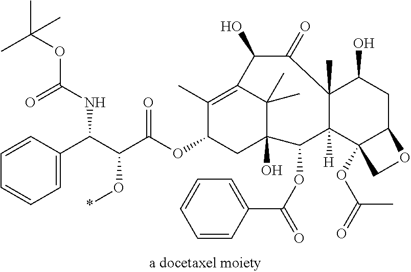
CC(OC(=O)NC(C(C(OC1CC2(O)C(C)(C)C(=C1C)C(O)C(=O)C1(C)C([H])(C2OC(C2=CC=CC=C2)=O)C2(OC(=O)C)C(CC1O)OC2)=O)O*)C1=CC=CC=C1)(C)C
